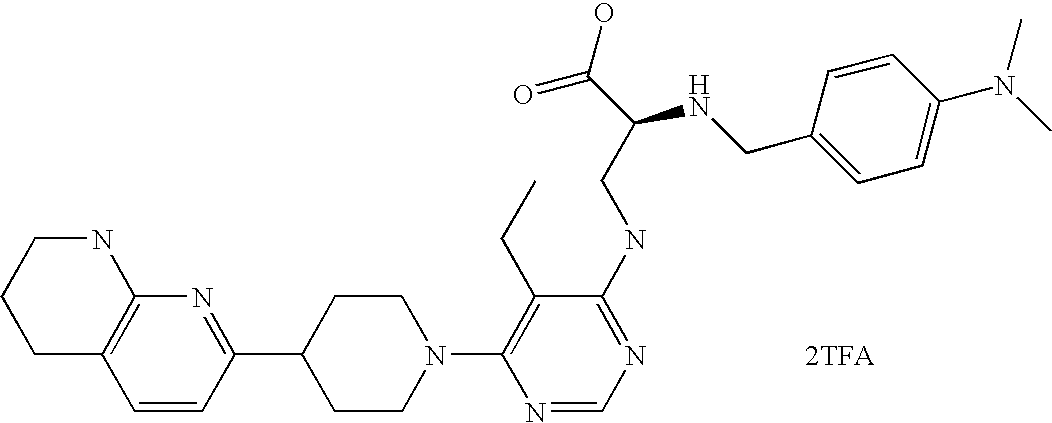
[2TFA].C1=CC(C2CCN(C3=C(CC)C(NCC(C(O)=O)NCC4=CC=C(N(C)C)C=C4)=NC=N3)CC2)=NC2=C1CCCN2
